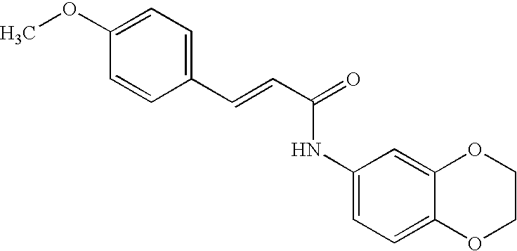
C(=CC(=O)NC1=CC=C2C(=C1)OCCO2)C1=CC=C(OC)C=C1
